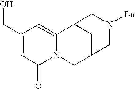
C1(CO)=CC(=O)N2C(=C1)C1CC(C2)CN([Bn])C1
